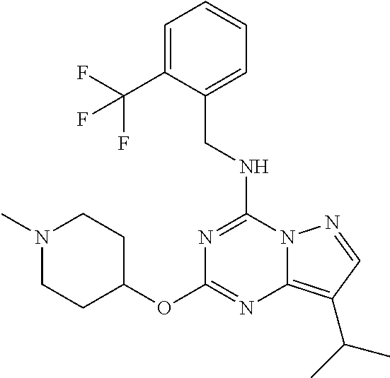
C(NC1=NC(OC2CCN(C)CC2)=NC2=C(C(C)C)C=NN12)C1=CC=CC=C1C(F)(F)F
